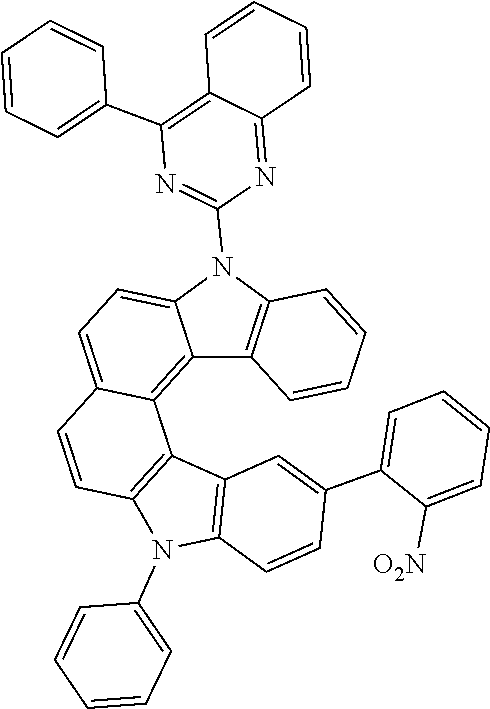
C1(N2C3=CC=C4C=CC5=C(C6=C(N5C5=CC=CC=C5)C=CC(C5=CC=CC=C5[O2N])=C6)C4=C3C3=C2C=CC=C3)=NC(C2=CC=CC=C2)=C2C=CC=CC2=N1
